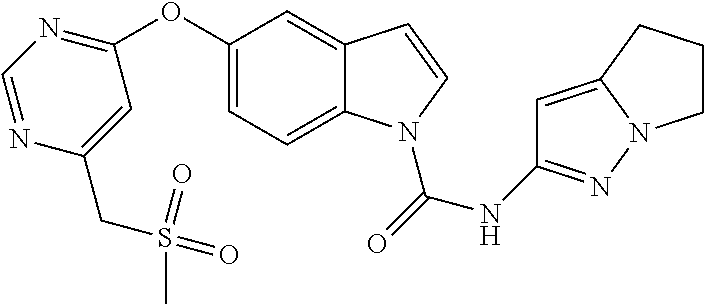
C1(CS(=O)(=O)C)=CC(OC2=CC=C3C(=C2)C=CN3C(=O)NC2=NN3C(=C2)CCC3)=NC=N1
